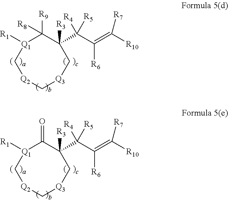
[Q1]1([R1])C([R8])([R9])C([R3])(C(C([R6])=C([R7])[R10])([R5])[R4])C[Q3]C[Q2]C1.[Q1]1([R1])C(=O)C([R3])(C(C([R6])=C([R7])[R10])([R5])[R4])C[Q3]C[Q2]C1
